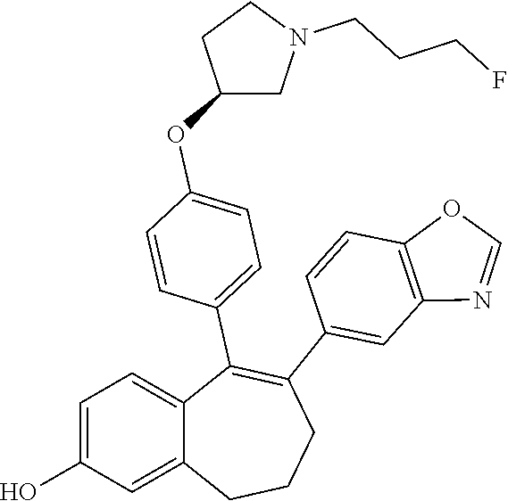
C1=C(O)C=C2C(=C1)C(C1=CC=C(OC3CN(CCCF)CC3)C=C1)=C(C1=CC3=C(C=C1)OC=N3)CCC2
